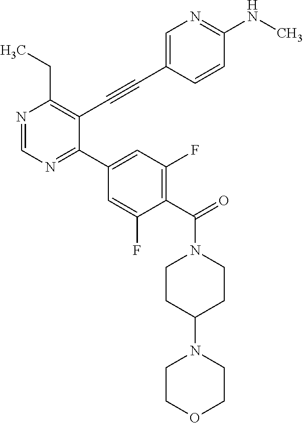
N1=CN=C(C2=CC(F)=C(C(N3CCC(N4CCOCC4)CC3)=O)C(F)=C2)C(C#CC2=CN=C(NC)C=C2)=C1CC
